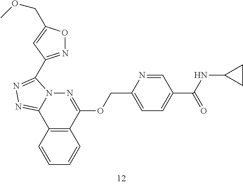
C1=CC2=C(C=C1)C(OCC1=CC=C(C(NC3CC3)=O)C=N1)=NN1C2=NN=C1C1=NOC(COC)=C1
